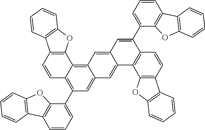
C1=CC2=C(C3=C4C(=CC(C5=CC=CC6=C5OC5=C6C=CC=C5)=C13)C=C1C(=C4)C=C(C3=CC=CC4=C3OC3=C4C=CC=C3)C3=C1C1=C(C=C3)C3=C(O1)C=CC=C3)OC1=C2C=CC=C1
